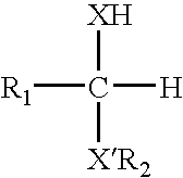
[XH]C([XR2])([H])[R1]
